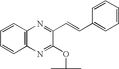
C12=C(N=C(OC(C)C)C(C=CC3=CC=CC=C3)=N1)C=CC=C2
